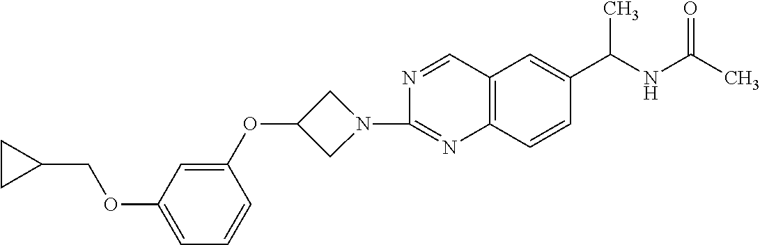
C12=C(C=CC(C(NC(C)=O)C)=C1)N=C(N1CC(OC3=CC(OCC4CC4)=CC=C3)C1)N=C2
